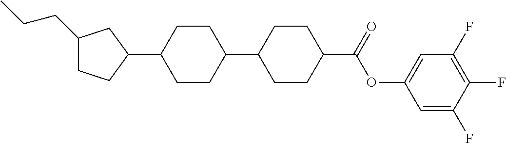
C1(CCC)CCC(C2CCC(C3CCC(C(OC4=CC(F)=C(F)C(F)=C4)=O)CC3)CC2)C1
